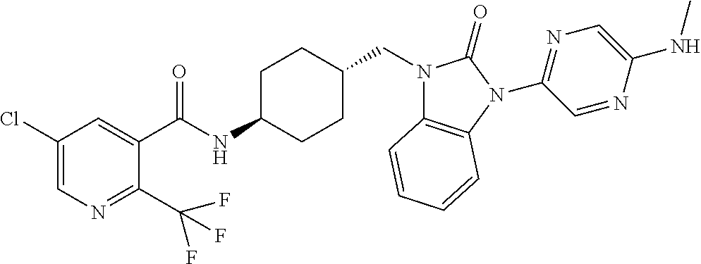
C1(Cl)=CN=C(C(F)(F)F)C(C(NC2CCC(CN3C4=C(N(C5=NC=C(NC)N=C5)C3=O)C=CC=C4)CC2)=O)=C1
